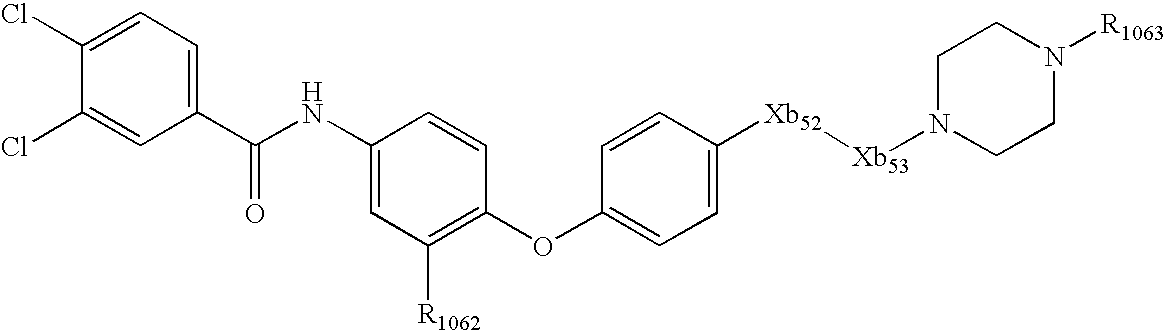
C1(Cl)=CC(C(NC2=CC([R1062])=C(OC3=CC=C([Xb52][Xb53]N4CCN([R1063])CC4)C=C3)C=C2)=O)=CC=C1Cl
